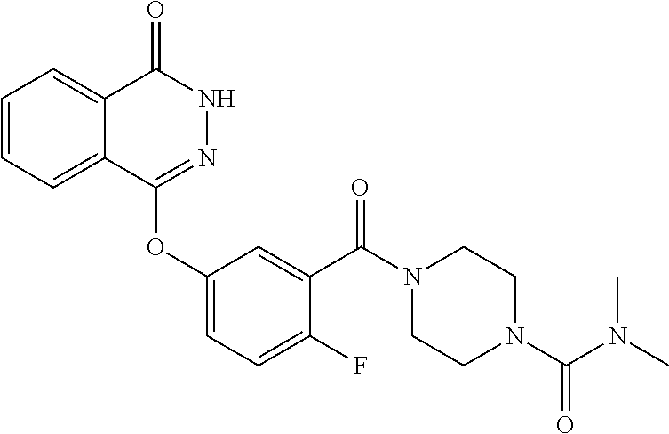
C1=CC=C2C(=C1)C(=O)NN=C2OC1=CC=C(F)C(C(N2CCN(C(N(C)C)=O)CC2)=O)=C1
